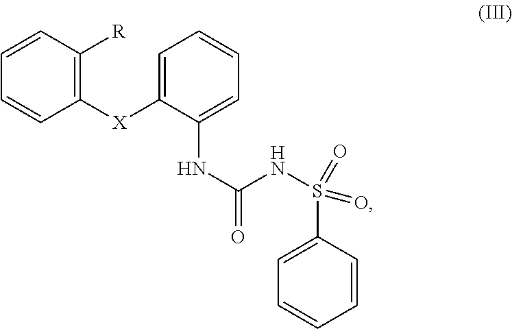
C1=CC([R])=C([X]C2=CC=CC=C2NC(=O)NS(C2=CC=CC=C2)(=O)=O)C=C1
